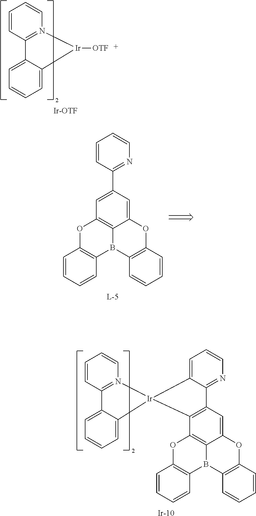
C1=C(C2=NC=CC=C2)C=C2C3=C1OC1=C(B3C3=C(O2)C=CC=C3)C=CC=C1.C1=CC2=N(C=C1)[Ir]([OTF])C1=CC=CC=C21.[Ir-OTF].C12=C(C=C3C4=C1OC1=C(B4C4=C(O3)C=CC=C4)C=CC=C1)C1=NC=CC=C1[Ir]21N2=C(C=CC=C2)C2=CC=CC=C21.[Ir]
